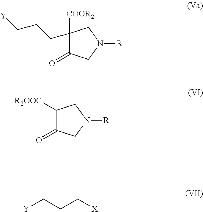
C1([COOR2])(CCC[Y])C(=O)CN([R])C1.C1([R2OOC])C(=O)CN([R])C1.[Y]CCC[X]
